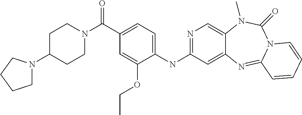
C1(NC2=NC=C3C(=C2)N=C2N(C(=O)N3C)C=CC=C2)=CC=C(C(=O)N2CCC(N3CCCC3)CC2)C=C1OCC
